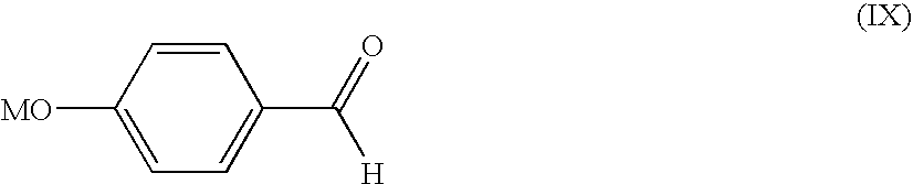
C1=CC([MO])=CC=C1C(=O)[H]
